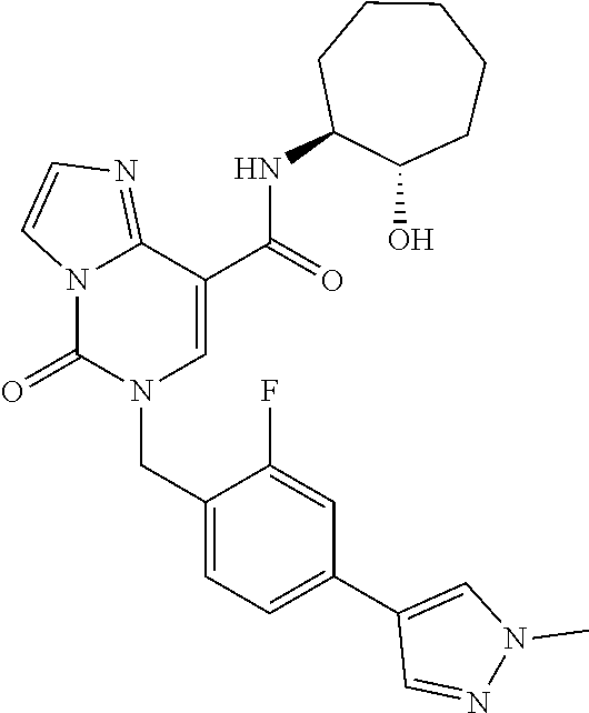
C12=NC=CN1C(=O)N(CC1=CC=C(C3=CN(C)N=C3)C=C1F)C=C2C(NC1C(O)CCCCC1)=O
